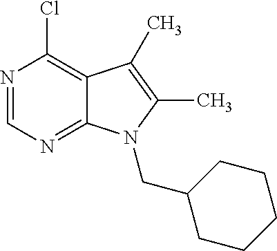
N1=CN=C2C(=C1Cl)C(C)=C(C)N2CC1CCCCC1
